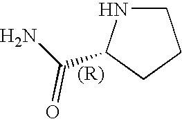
C1NC(C(N)=O)CC1
